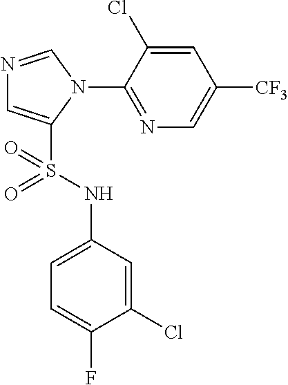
N1=CN(C2=NC=C([CF3])C=C2Cl)C(S(NC2=CC=C(F)C(Cl)=C2)(=O)=O)=C1
